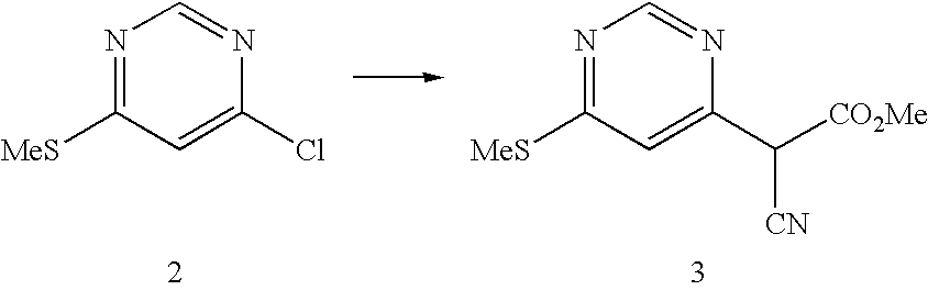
N1=C([MeS])C=C(Cl)N=C1.N1=C([MeS])C=C(C([CN])[CO2Me])N=C1
